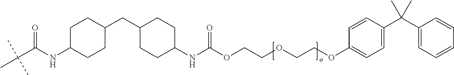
C(C(NC1CCC(CC2CCC(NC(OCCOCCOC3=CC=C(C(C4=CC=CC=C4)(C)C)C=C3)=O)CC2)CC1)=O)(C)(C)C
